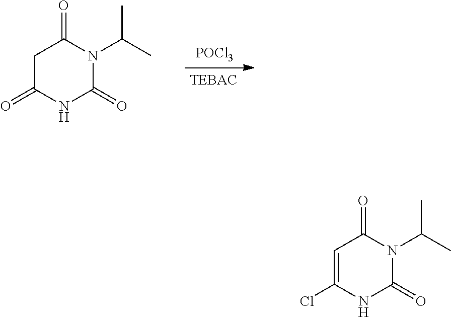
C1C(=O)NC(=O)N(C(C)C)C1=O.[POCl3].C1=C(Cl)NC(=O)N(C(C)C)C1=O
